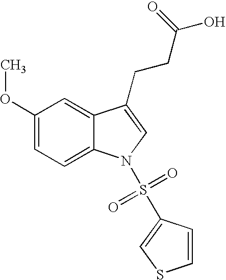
C1(OC)=CC=C2C(=C1)C(CCC(O)=O)=CN2S(=O)(=O)C1=CSC=C1
